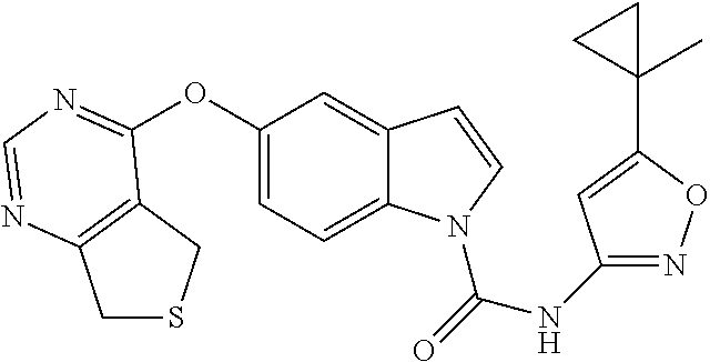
C1SCC2=C1N=CN=C2OC1=CC=C2C(=C1)C=CN2C(=O)NC1=NOC(C2(C)CC2)=C1
